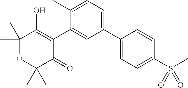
C1(C2=CC=C(C)C(C3=C(O)C(C)(C)OC(C)(C)C3=O)=C2)=CC=C(S(C)(=O)=O)C=C1
